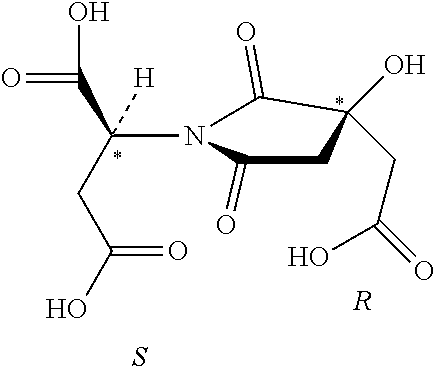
C1C(=O)N(C(C(=O)O)(CC(O)=O)[H])C(=O)C1(O)CC(=O)O.S.[R]
